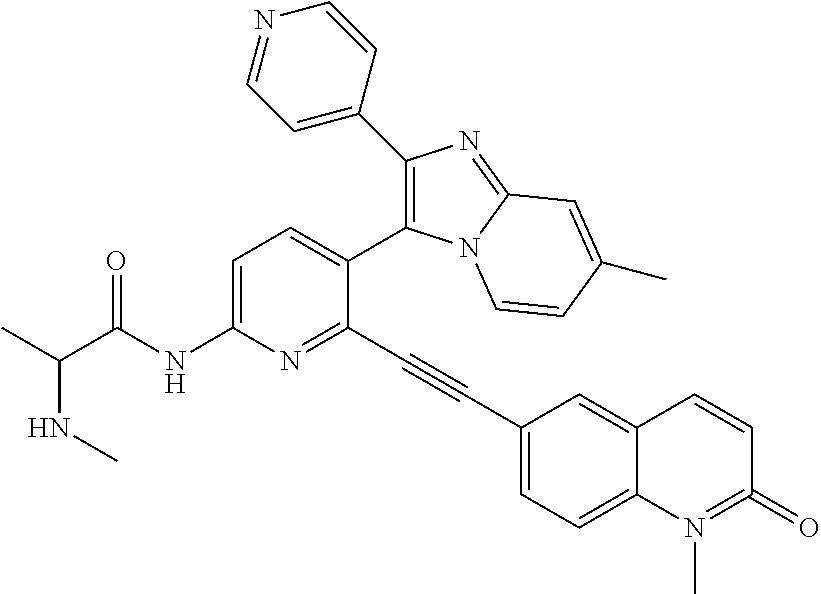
C1=C(NC(C(C)NC)=O)N=C(C#CC2=CC=C3C(=C2)C=CC(=O)=N3C)C(C2=C(C3=CC=NC=C3)N=C3N2C=CC(C)=C3)=C1
